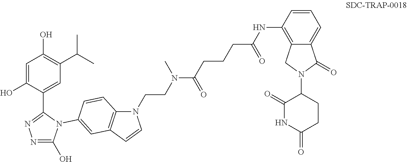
C1(C2=CC(C(C)C)=C(O)C=C2O)=NN=C(O)N1C1=CC2=C(N(CCN(C(CCCC(NC3=C4C(=CC=C3)C(=O)N(C3C(=O)NC(=O)CC3)C4)=O)=O)C)C=C2)C=C1
